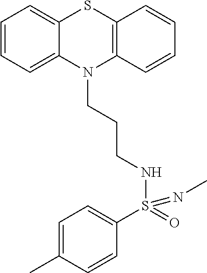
S(NCCCN1C2=CC=CC=C2SC2=C1C=CC=C2)(C1=CC=C(C)C=C1)(=NC)=O
